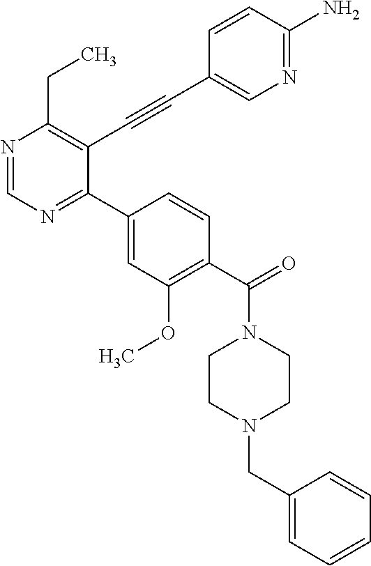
N1=CN=C(C2=CC(OC)=C(C(=O)N3CCN(CC4=CC=CC=C4)CC3)C=C2)C(C#CC2=CN=C(N)C=C2)=C1CC
